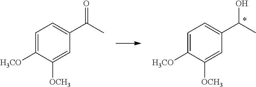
C1=C([H3CO])C([OCH3])=CC(C(C)O)=C1.C1=C([H3CO])C([OCH3])=CC(C(C)=O)=C1
